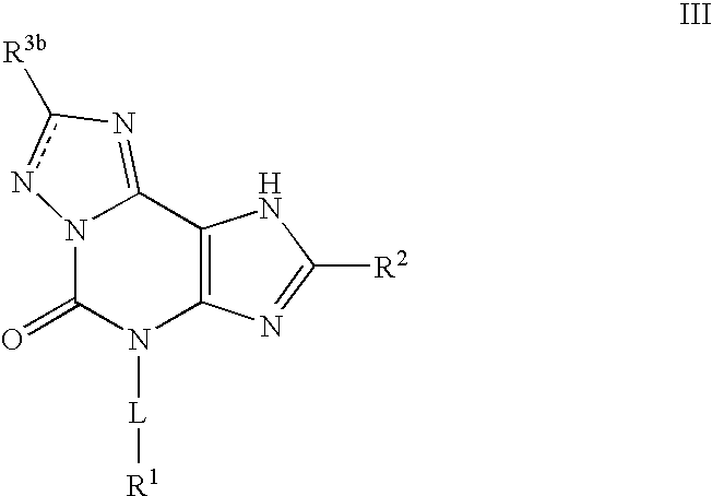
N12C(=O)N([L][R1])C3=C(C1=Nc([R3b])n2)NC([R2])=N3
